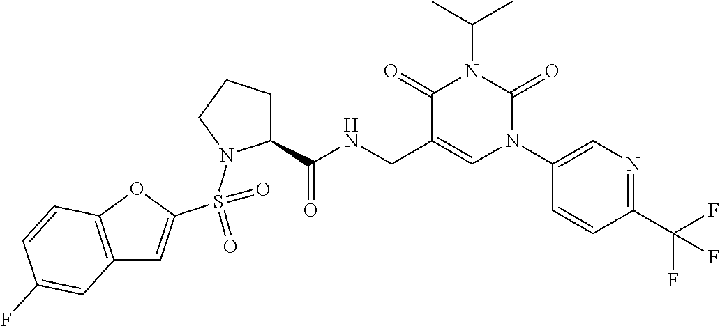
C12=C(OC(S(=O)(N3C(C(NCC4=CN(C5=CN=C(C(F)(F)F)C=C5)C(=O)N(C(C)C)C4=O)=O)CCC3)=O)=C1)C=CC(F)=C2
